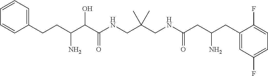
C(C(C(C(NCC(CNC(CC(CC1=CC(F)=CC=C1F)N)=O)(C)C)=O)O)N)CC1=CC=CC=C1
